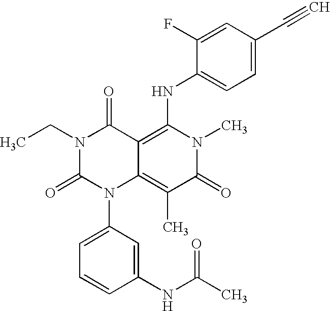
C1(NC(C)=O)=CC(N2C3=C(C)C(=O)N(C)C(NC4=CC=C(C#C)C=C4F)=C3C(=O)N(CC)C2=O)=CC=C1
